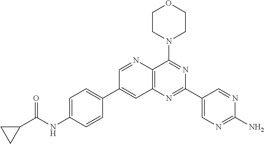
C1=C(NC(C2CC2)=O)C=CC(C2=CC3=C(C(N4CCOCC4)=NC(C4=CN=C(N)N=C4)=N3)N=C2)=C1
